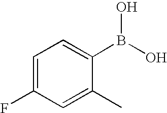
C1=C(B(O)O)C(C)=CC(F)=C1
